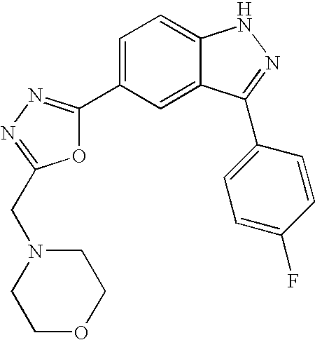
C1=C(C2=NN=C(CN3CCOCC3)O2)C=C2C(=C1)NN=C2C1=CC=C(F)C=C1
